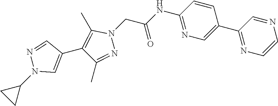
C1(C2=CN=C(NC(=O)CN3C(C)=C(C4=CN(C5CC5)N=C4)C(C)=N3)C=C2)=NC=CN=C1
